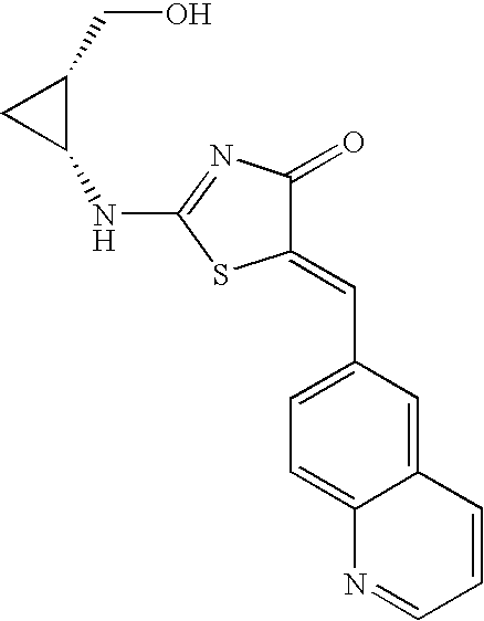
N(C1=NC(=O)C(=CC2=CC=C3C(=C2)C=CC=N3)S1)C1C(CO)C1
